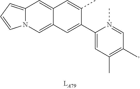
C12=CN3C(=CC=C3)C=C1C=C(C)C(C1=CC(C)=C(C)C=N1C)=C2
